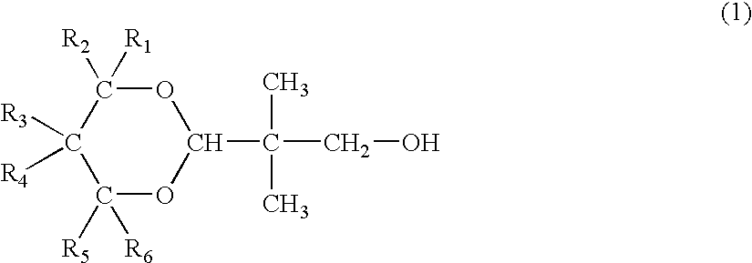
C1([R5])([R6])OC(C(CO)(C)C)OC([R2])([R1])C1([R3])[R4]
